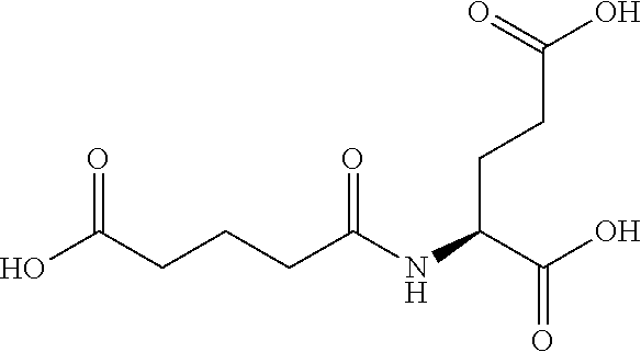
C(C(O)=O)(CCC(O)=O)NC(CCCC(O)=O)=O
